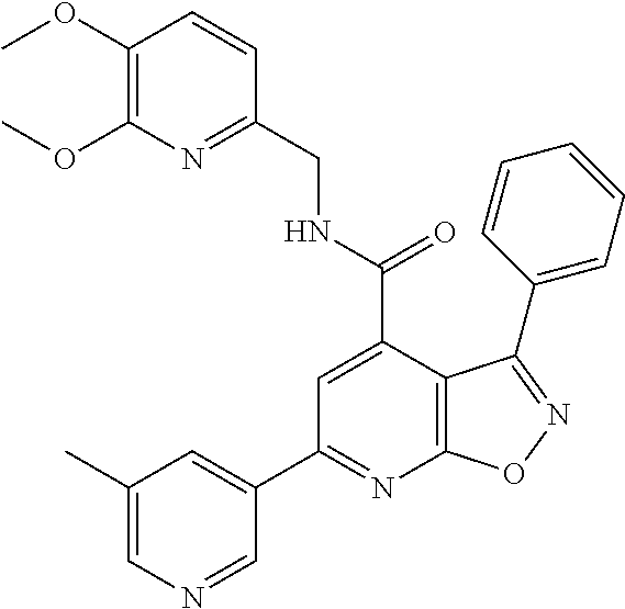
C1(OC)=C(OC)N=C(CNC(=O)C2=CC(C3=CC(C)=CN=C3)=NC3=C2C(C2=CC=CC=C2)=NO3)C=C1
